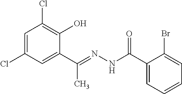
C1=C(Cl)C=C(C(=NNC(C2=CC=CC=C2Br)=O)C)C(O)=C1Cl
